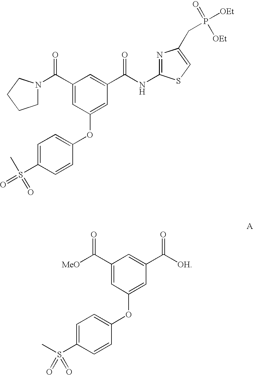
C(C1=CC(OC2=CC=C(S(=O)(=O)C)C=C2)=CC(C(NC2=NC(CP([OEt])([OEt])=O)=CS2)=O)=C1)(=O)N1CCCC1.[MeO]C(C1=CC(OC2=CC=C(S(=O)(=O)C)C=C2)=CC(C([OH])=O)=C1)=O
